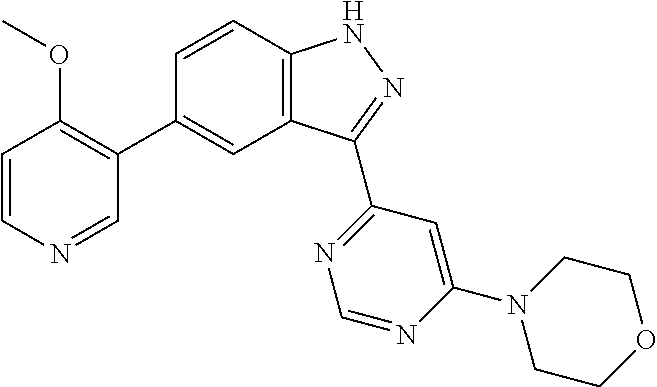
C1=CC2=C(C=C1C1=C(OC)C=CN=C1)C(C1=NC=NC(N3CCOCC3)=C1)=NN2
